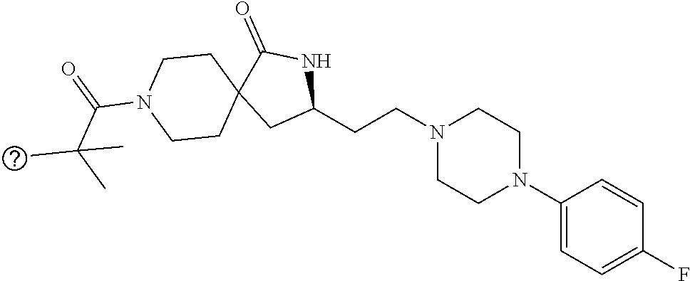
C1(CCN2CCN(C3=CC=C(F)C=C3)CC2)NC(=O)C2(C1)CCN(C(=O)C(C)(C)C)CC2
